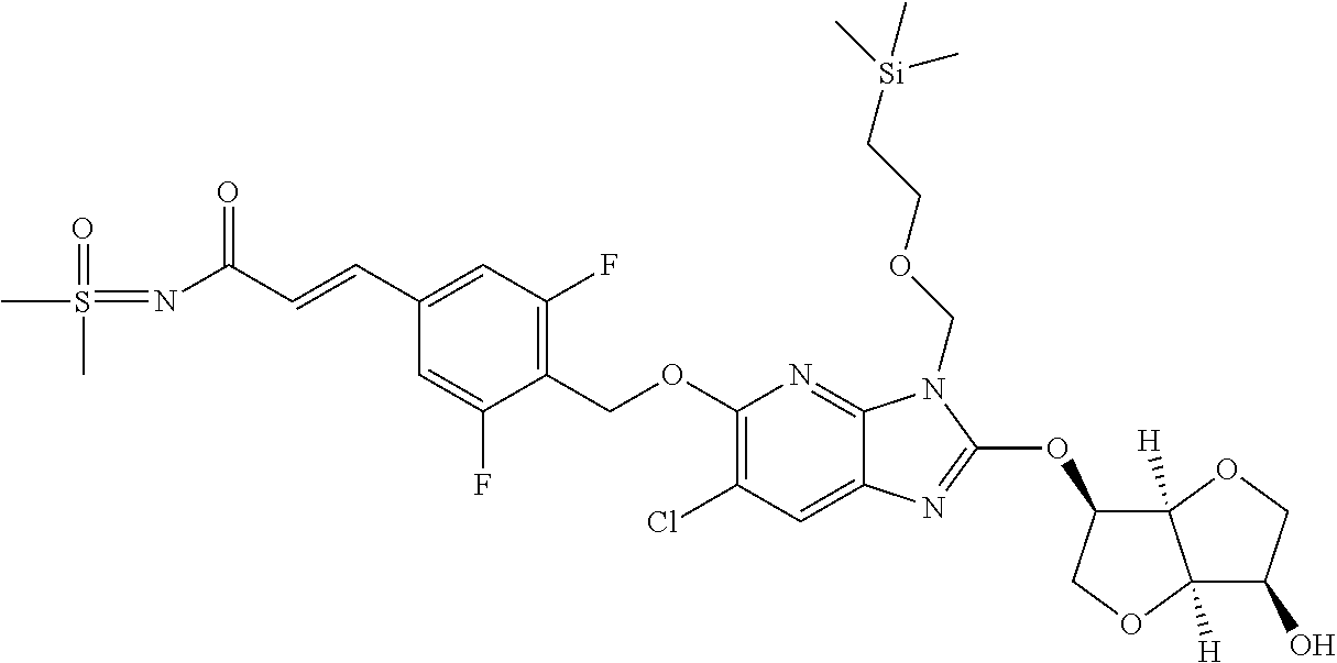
C1(OCC2=C(F)C=C(C=CC(N=S(C)(=O)C)=O)C=C2F)=C(Cl)C=C2C(=N1)N(COCC[Si](C)(C)C)C(OC1C3([H])C([H])(OC1)C(O)CO3)=N2
